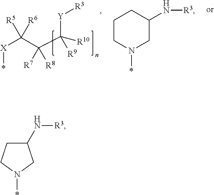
[X](C(C(C([R10])([R9])[Y][R3])([R7])[R8])([R5])[R6])*.C1CN(*)CC(N[R3])C1.C1(N[R3])CCN(*)C1
